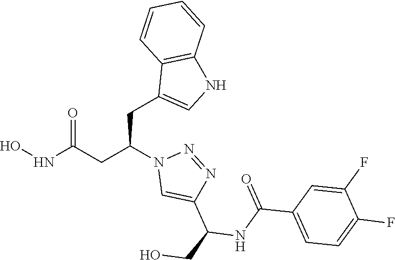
C1(CC(CC(NO)=O)N2C=C(C(NC(=O)C3=CC=C(F)C(F)=C3)CO)N=N2)=CNC2=C1C=CC=C2
